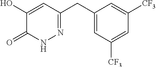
C1(CC2=NNC(=O)C(O)=C2)=CC([CF3])=CC([CF3])=C1
